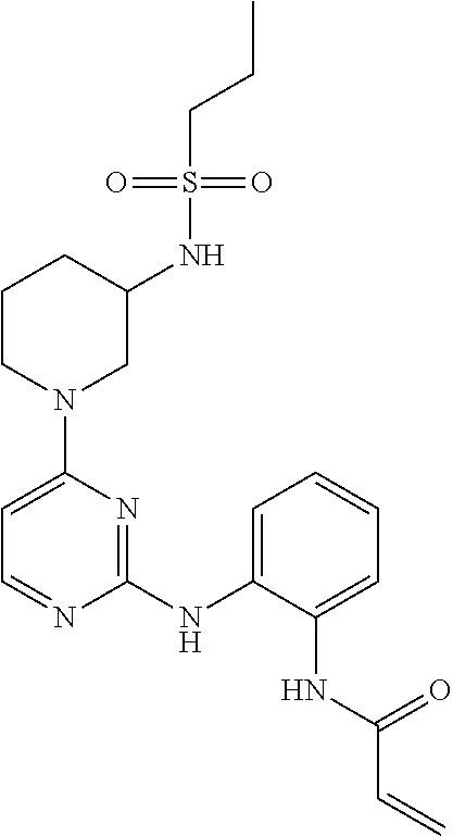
C1CN(C2=CC=NC(NC3=CC=CC=C3NC(C=C)=O)=N2)CC(NS(CCC)(=O)=O)C1
